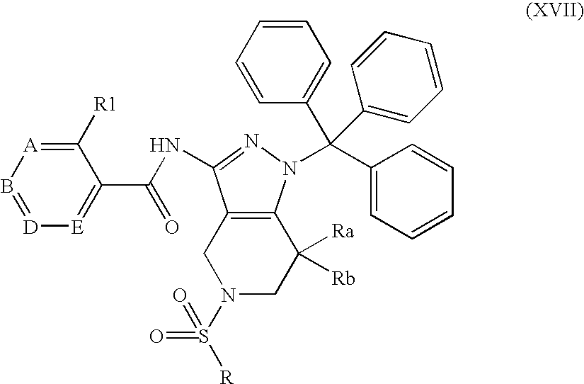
C12=C(N(C(C3=CC=CC=C3)(C3=CC=CC=C3)C3=CC=CC=C3)N=C1NC(C1=[E][D]=B[A]=C1[R1])=O)C([Ra])([Rb])CN(S([R])(=O)=O)C2
